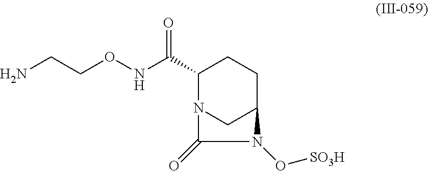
O=C(C1CCC2CN1C(=O)N2O[SO3H])NOCCN
